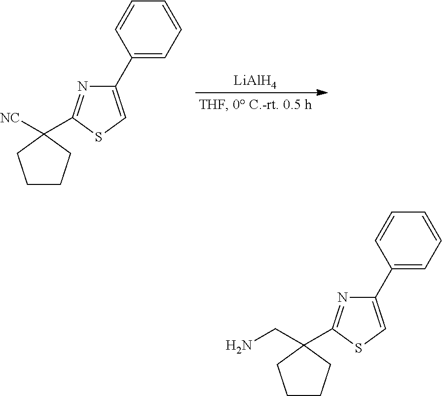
[LiAlH4].[NC]C1(C2=NC(C3=CC=CC=C3)=CS2)CCCC1.C(C1(C2=NC(C3=CC=CC=C3)=CS2)CCCC1)N
